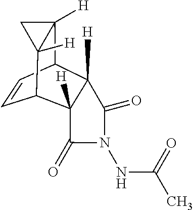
C1=CC2C3([H])C([H])(C1C1([H])C2([H])C1)C(=O)N(NC(=O)C)C3=O
